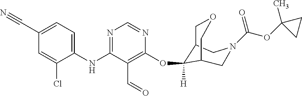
C1(NC2=NC=NC(OC3([H])C4COCC3CN(C(OC3(C)CC3)=O)C4)=C2C=O)=CC=C(C#N)C=C1Cl
